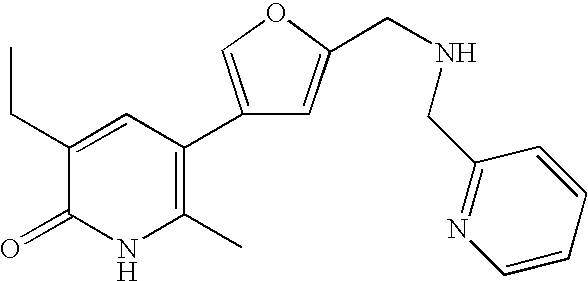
C1(CC)=CC(C2=COC(CNCC3=NC=CC=C3)=C2)=C(C)NC1=O
